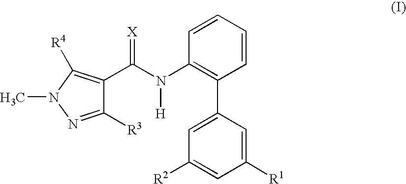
C1=CC=CC(N(C(=[X])C2=C([R4])N(C)N=C2[R3])[H])=C1C1=CC([R2])=CC([R1])=C1
